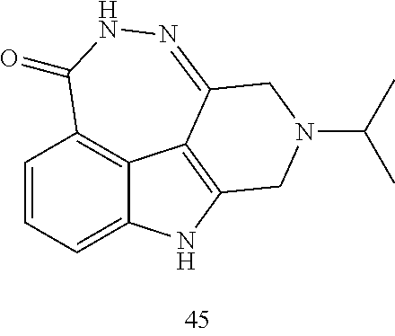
C1=CC=C2C3=C1C(=O)NN=C1C3=C(N2)CN(C(C)C)C1
